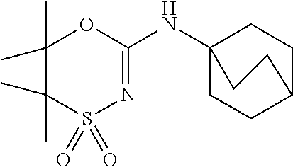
N(C1=NS(=O)(=O)C(C)(C)C(C)(C)O1)C12CCC(CC1)CC2
